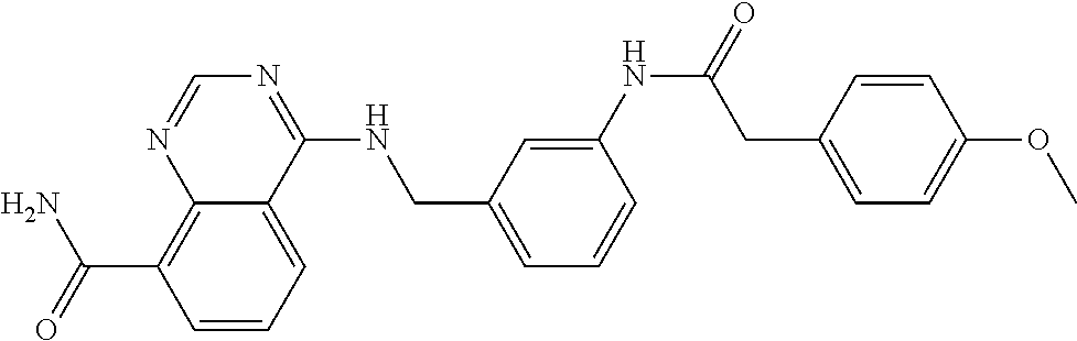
C(C1=C2N=CN=C(NCC3=CC=CC(NC(=O)CC4=CC=C(OC)C=C4)=C3)C2=CC=C1)(N)=O
